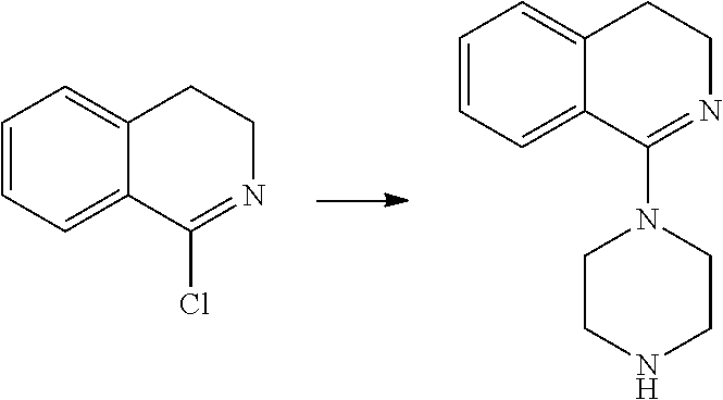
C1=CC=C2C(=C1)CCN=C2Cl.C1=CC=C2C(=C1)CCN=C2N1CCNCC1
